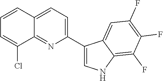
C1(C2=CNC3=C(F)C(F)=C(F)C=C23)=CC=C2C(=N1)C(Cl)=CC=C2
